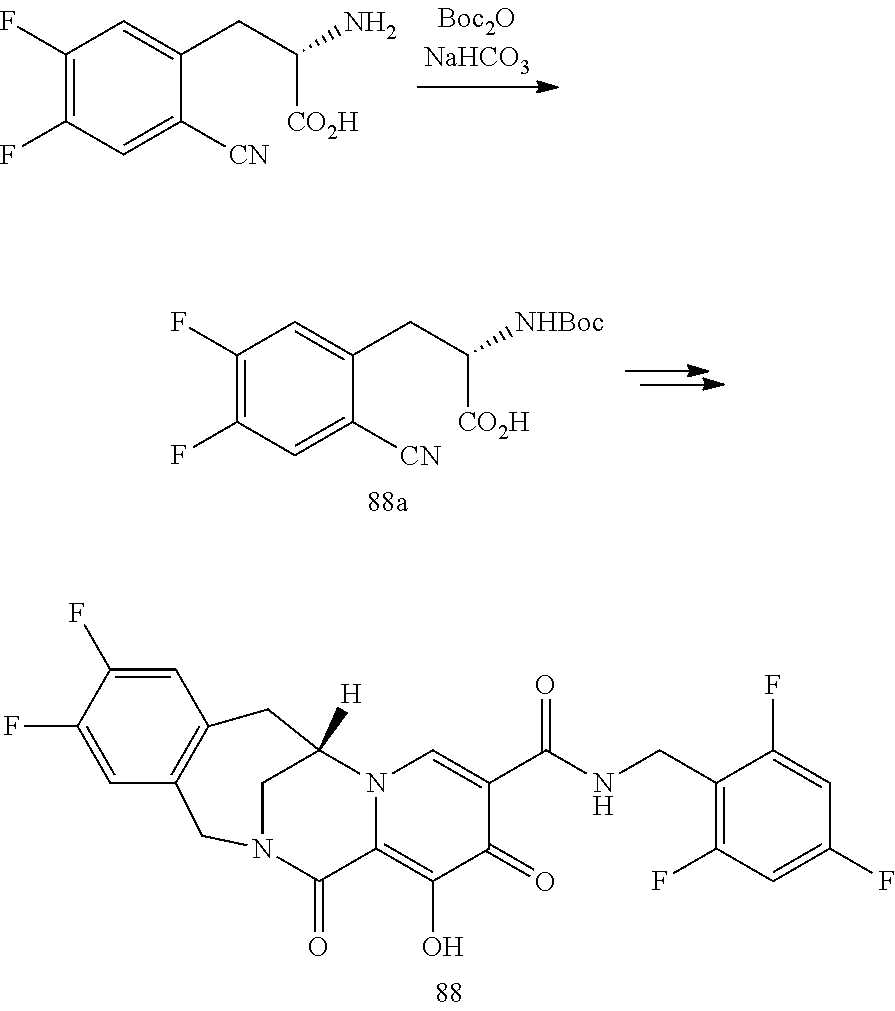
C1(F)=C(F)C=C([CN])C(CC(N)[CO2H])=C1.C1(F)=C(F)C=C([CN])C(CC([NHBoc])[CO2H])=C1.C12([H])CC3=C(CN(C1)C(=O)C1=C(O)C(=O)C(C(NCC4=C(F)C=C(F)C=C4F)=O)=CN21)C=C(F)C(F)=C3
